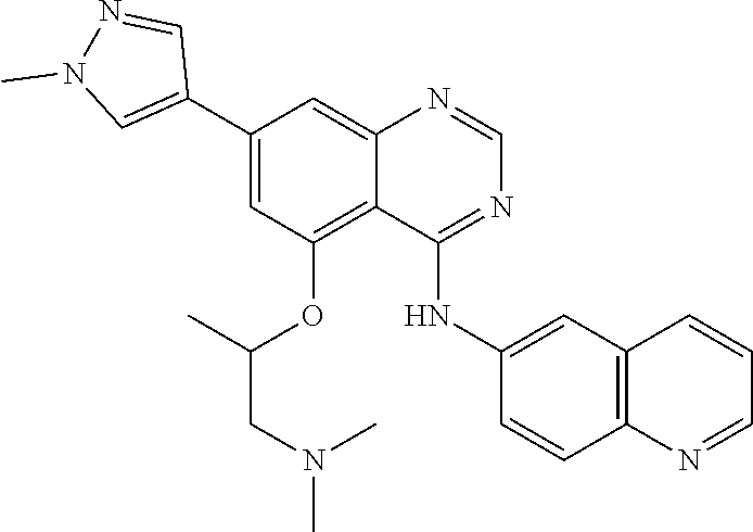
C1=NC2=CC(C3=CN(C)N=C3)=CC(OC(C)CN(C)C)=C2C(NC2=CC3=C(N=CC=C3)C=C2)=N1
